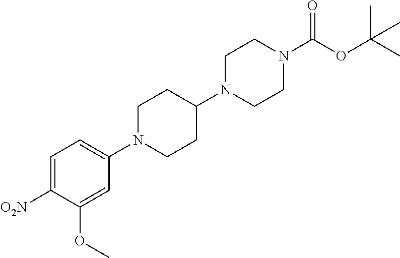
C1=C([O2N])C(OC)=CC(N2CCC(N3CCN(C(OC(C)(C)C)=O)CC3)CC2)=C1
